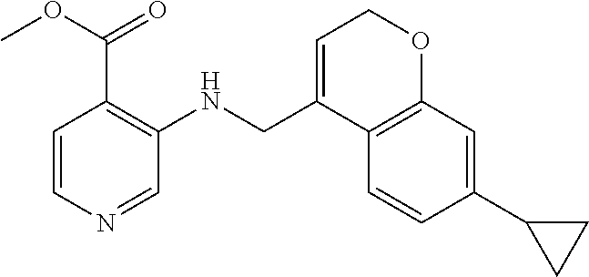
C12=C(C=C(C3CC3)C=C1)OCC=C2CNC1=C(C(OC)=O)C=CN=C1
